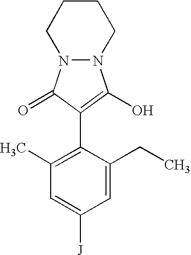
C1=C(CC)C(C2=C(O)N3N(C2=O)CCCC3)=C(C)C=C1[J]
